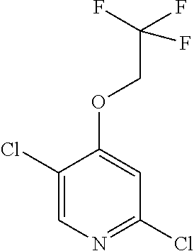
C1(Cl)=CN=C(Cl)C=C1OCC(F)(F)F
